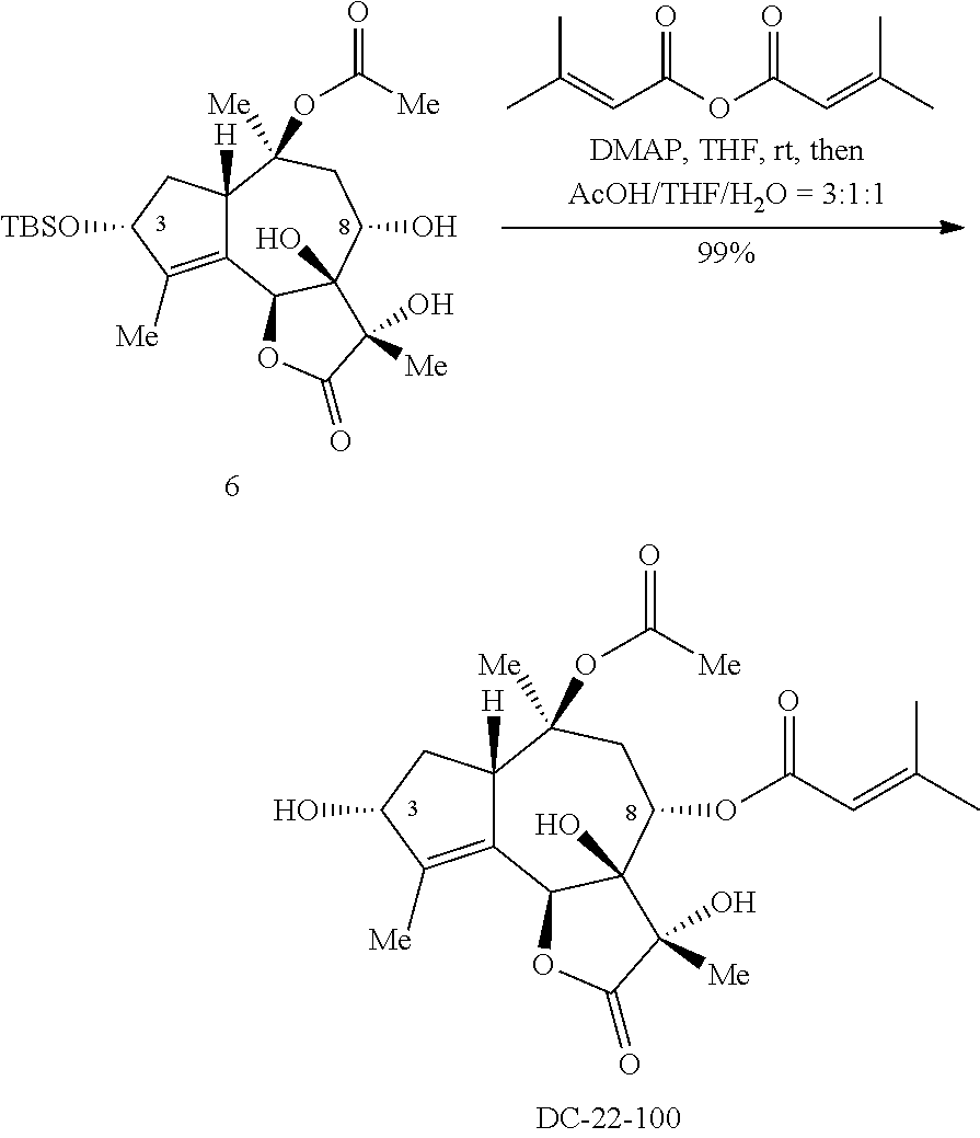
C12=C([Me])C(O)CC1([H])C([Me])(OC(=O)[Me])CC(OC(C=C(C)C)=O)C1(O)C2OC(=O)C1(O)[Me].C12=C([Me])C([TBSO])CC1([H])C([Me])(OC(=O)[Me])CC(O)C1(O)C2OC(=O)C1(O)[Me].CC(=CC(OC(C=C(C)C)=O)=O)C
